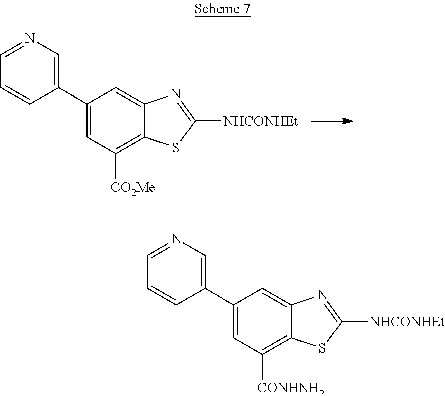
C1(C2=CN=CC=C2)=CC([CO2Me])=C2C(=C1)N=C([NHCONHEt])S2.C1(C2=CN=CC=C2)=CC([CONHNH2])=C2C(=C1)N=C([NHCONHEt])S2
